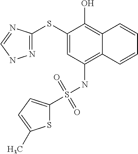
C1(SC2=NNC=N2)=CC(NS(=O)(=O)C2=CC=C(C)S2)=C2C(=C1O)C=CC=C2
